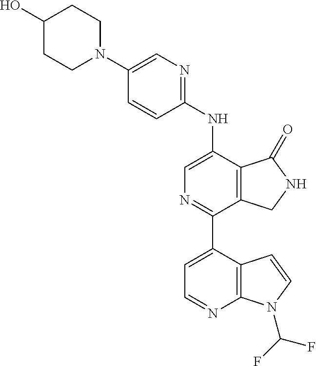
C1(O)CCN(C2=CN=C(NC3=CN=C(C4=CC=NC5=C4C=CN5C(F)F)C4=C3C(=O)NC4)C=C2)CC1
